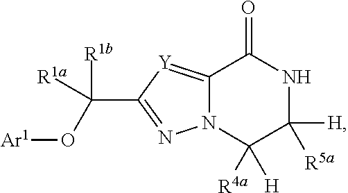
N12C(=[Y]C(C([R1a])(O[Ar1])[R1b])=N1)C(=O)NC([R5a])([H])C2([R4a])[H]
